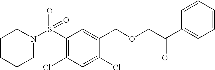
S(C1=C(Cl)C=C(Cl)C(COCC(C2=CC=CC=C2)=O)=C1)(=O)(=O)N1CCCCC1
